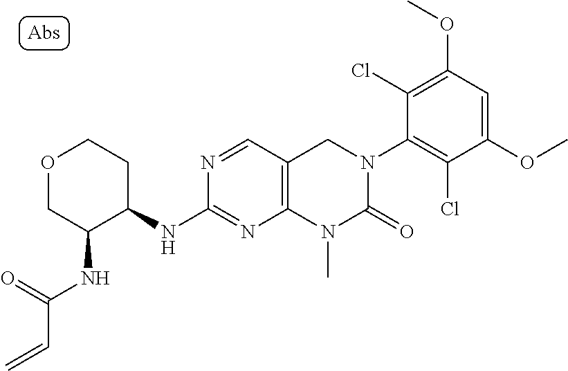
N(C(=O)C=C)C1COCCC1NC1=NC2=C(C=N1)CN(C1=C(Cl)C(OC)=CC(OC)=C1Cl)C(=O)N2C
